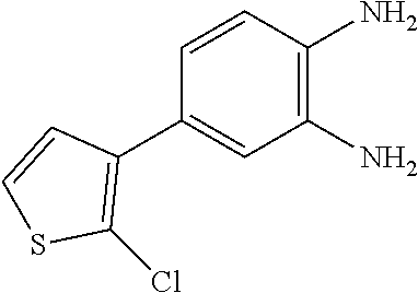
C1(C2=C(Cl)SC=C2)=CC(N)=C(N)C=C1
